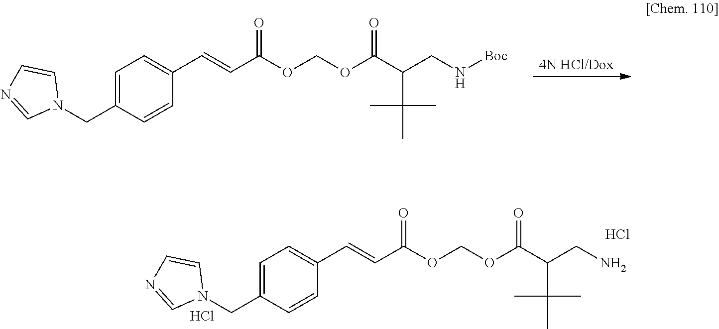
N1(CC2=CC=C(C=CC(=O)OCOC(C(CN)C(C)(C)C)=O)C=C2)C=CN=C1.Cl.Cl.[4N HCl/Dox].N1(CC2=CC=C(C=CC(=O)OCOC(C(CN[Boc])C(C)(C)C)=O)C=C2)C=CN=C1
